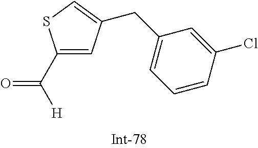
C([H])(=O)C1=CC(CC2=CC=CC(Cl)=C2)=CS1
